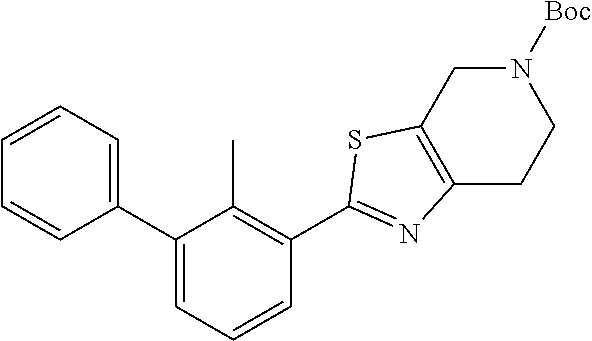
C1=CC=C(C2=CC=CC(C3=NC4=C(S3)CN([Boc])CC4)=C2C)C=C1
